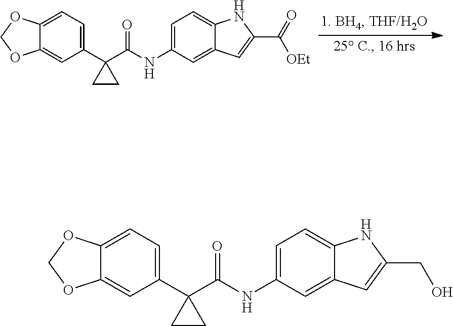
C12=CC=C(C3(C(=O)NC4=CC=C5C(=C4)C=C(C(=O)[OEt])N5)CC3)C=C1OCO2.C12=CC=C(C3(C(=O)NC4=CC=C5C(=C4)C=C(CO)N5)CC3)C=C1OCO2
